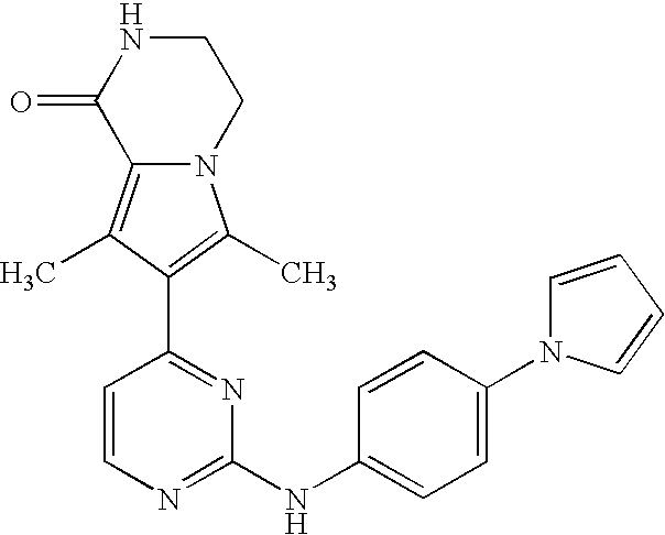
N12C(=C(C)C(C3=NC(NC4=CC=C(N5C=CC=C5)C=C4)=NC=C3)=C1C)C(=O)NCC2
